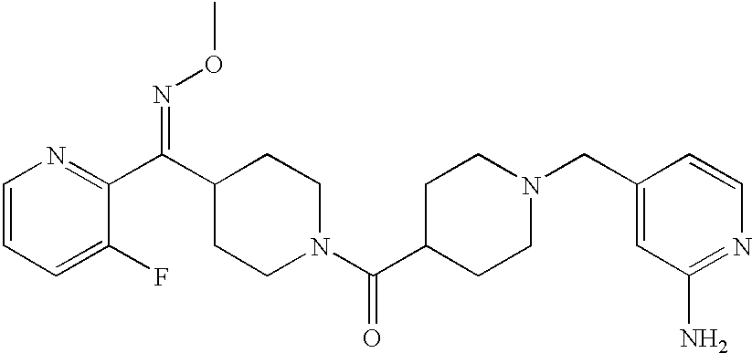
C1=CC=C(F)C(C(C2CCN(C(C3CCN(CC4=CC(N)=NC=C4)CC3)=O)CC2)=NOC)=N1
